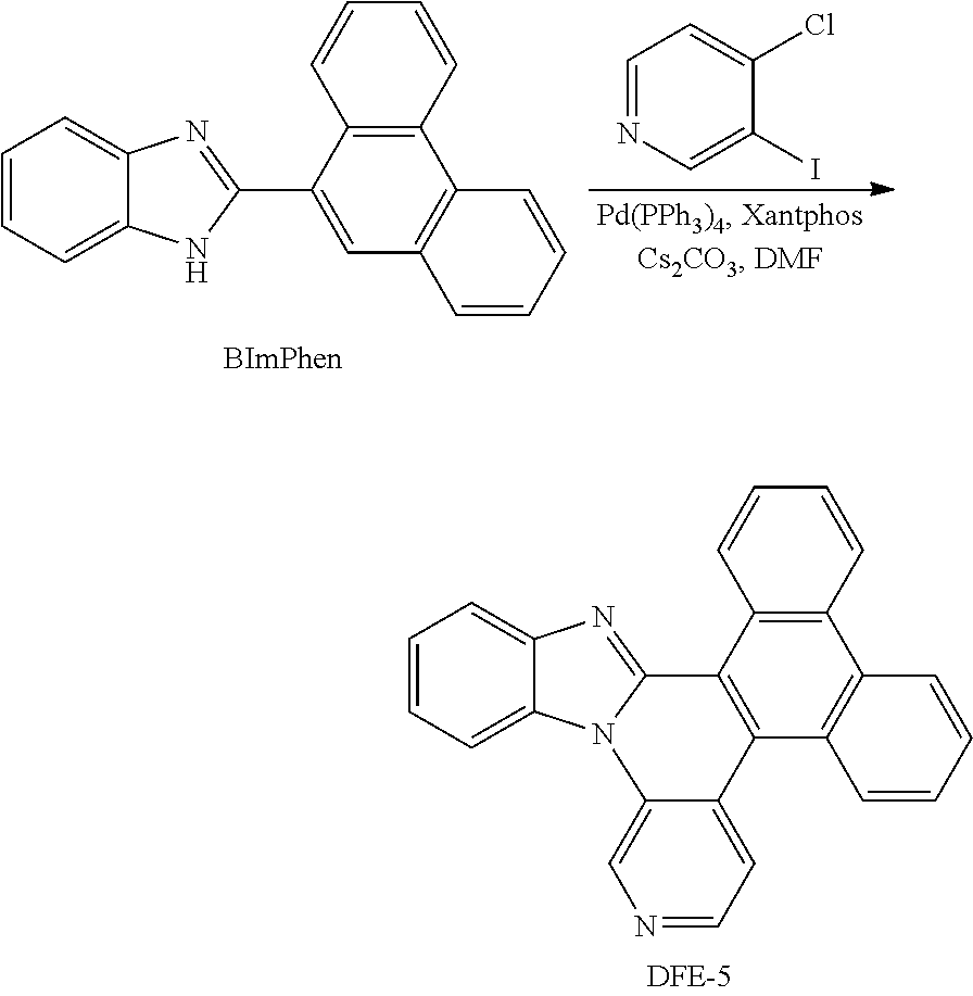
C1=NC=C(I)C(Cl)=C1.C12=CC=CC=C1NC(C1=CC3=C(C4=C1C=CC=C4)C=CC=C3)=N2.C12=CC=CC=C1N1C(=N2)C2=C(C3=C(C4=C2C=CC=C4)C=CC=C3)C2=CC=NC=C12
